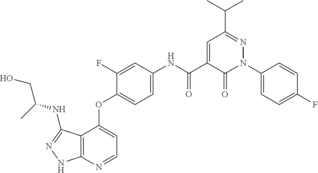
C12=C(N=CC=C1OC1=CC=C(NC(C3=CC(C(C)C)=NN(C4=CC=C(F)C=C4)C3=O)=O)C=C1F)NN=C2NC(CO)C
